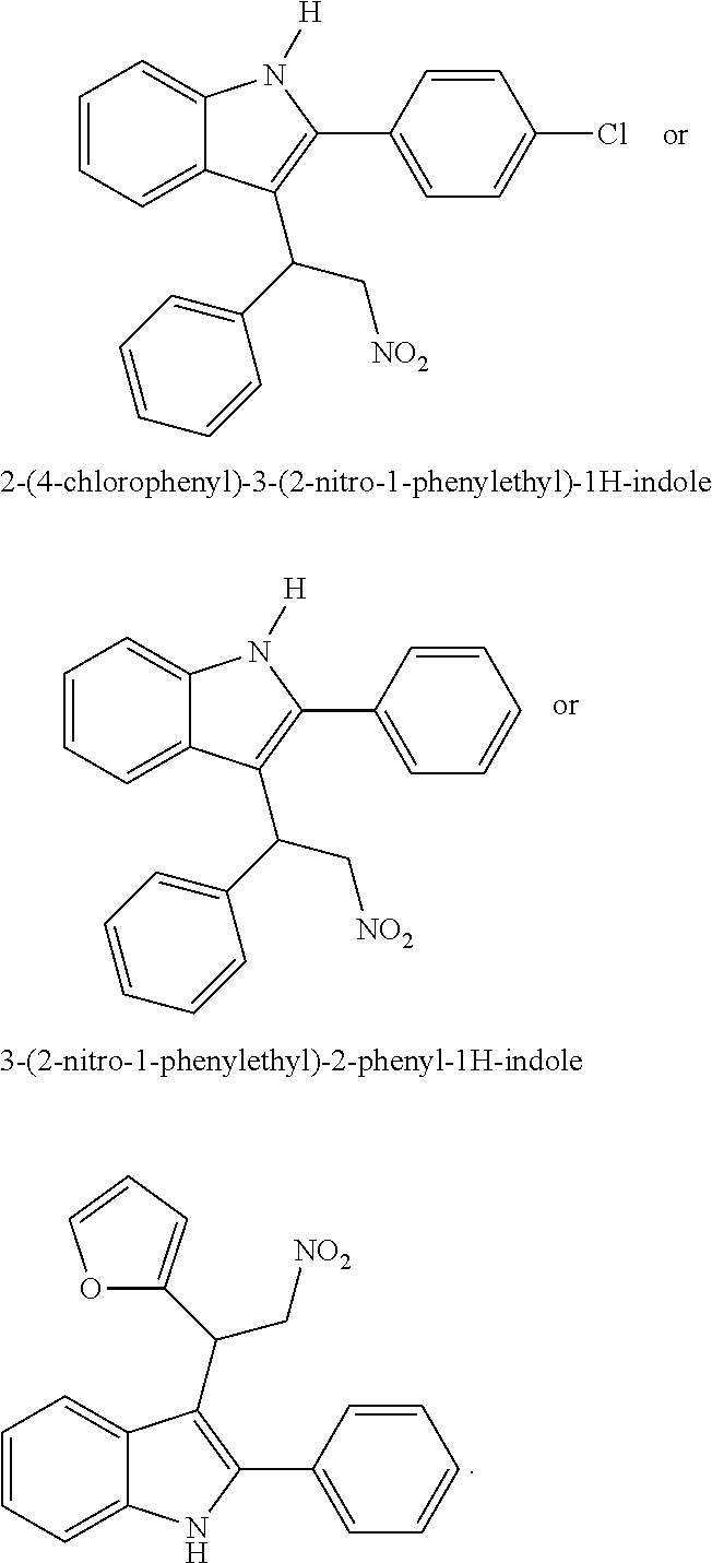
C12=CC=CC=C1C(C(C1=CC=CC=C1)C[NO2])=C(C1=CC=C(Cl)C=C1)N2[H].C12=CC=CC=C1C(C(C1=CC=CC=C1)C[NO2])=C(C1=CC=CC=C1)N2[H].C12=CC=CC=C1NC(C1=CC=CC=C1)=C2C(C1=CC=CO1)C[NO2]
